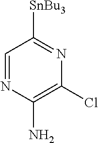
C1=NC(N)=C(Cl)N=C1[SnBu3]
